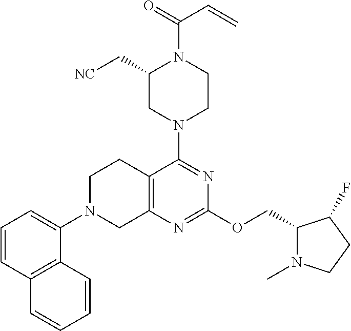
C1(C[NC])CN(C2=NC(OCC3N(C)CCC3F)=NC3=C2CCN(C2=CC=CC4=C2C=CC=C4)C3)CCN1C(=O)C=C
